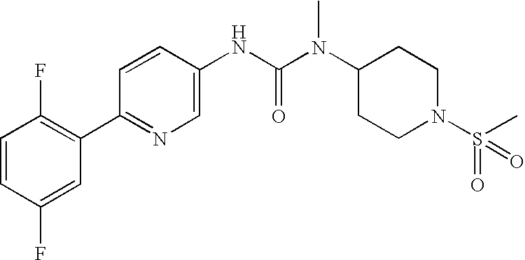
C1=CC(F)=CC(C2=NC=C(NC(N(C3CCN(S(=O)(C)=O)CC3)C)=O)C=C2)=C1F
